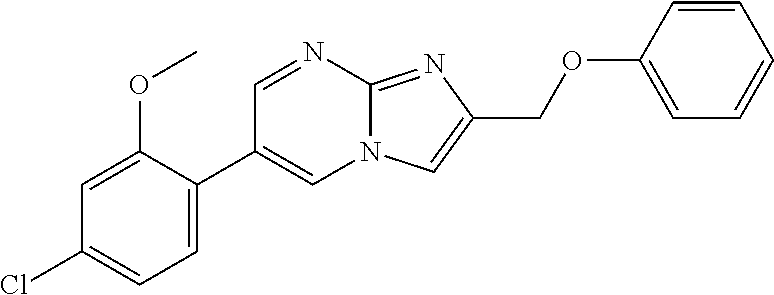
ClC1=CC=C(C2=CN3C(=NC(COC4=CC=CC=C4)=C3)N=C2)C(OC)=C1
